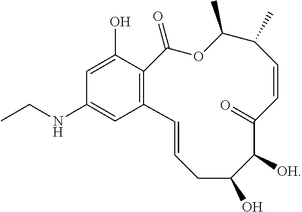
C12=C(C(O)=CC(NCC)=C1)C(=O)OC(C)C(C)C=CC(=O)C([OH])C(O)CC=C2
